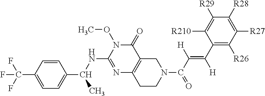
C1=CC(C(F)(F)F)=CC=C1C(NC1=NC2=C(C(=O)N1OC)CN(C(C(=C(C1=C([R26])C([R27])=C([R28])C([R29])=C1[R210])[H])[H])=O)CC2)C
